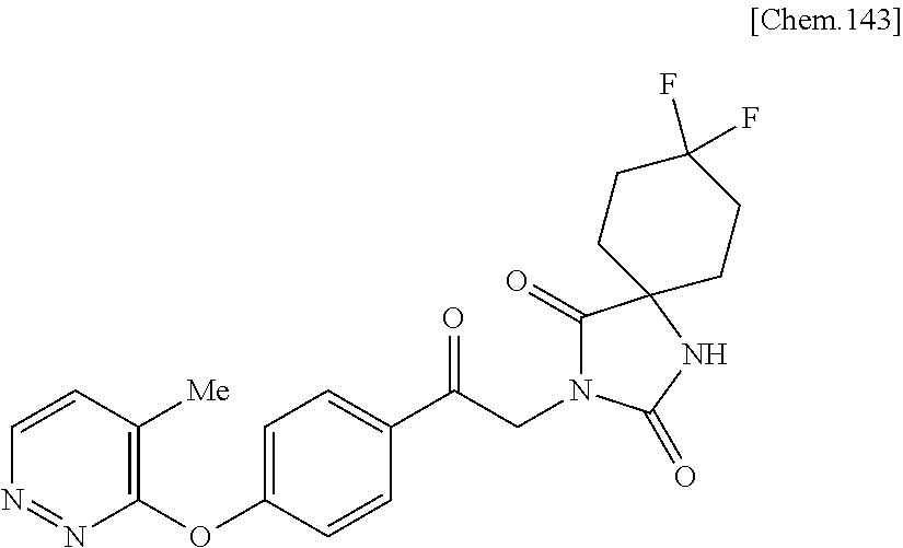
C1(OC2=C([Me])C=CN=N2)=CC=C(C(CN2C(=O)C3(NC2=O)CCC(F)(F)CC3)=O)C=C1
